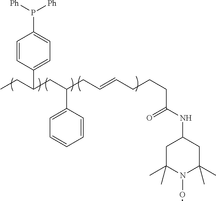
C1(C(CC)CC(CC=CCCCC(NC2CC(C)(C)N(O)C(C)(C)C2)=O)C2=CC=CC=C2)=CC=C(P([Ph])[Ph])C=C1
